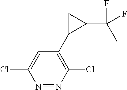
C1=C(Cl)N=NC(Cl)=C1C1C(C(C)(F)F)C1
